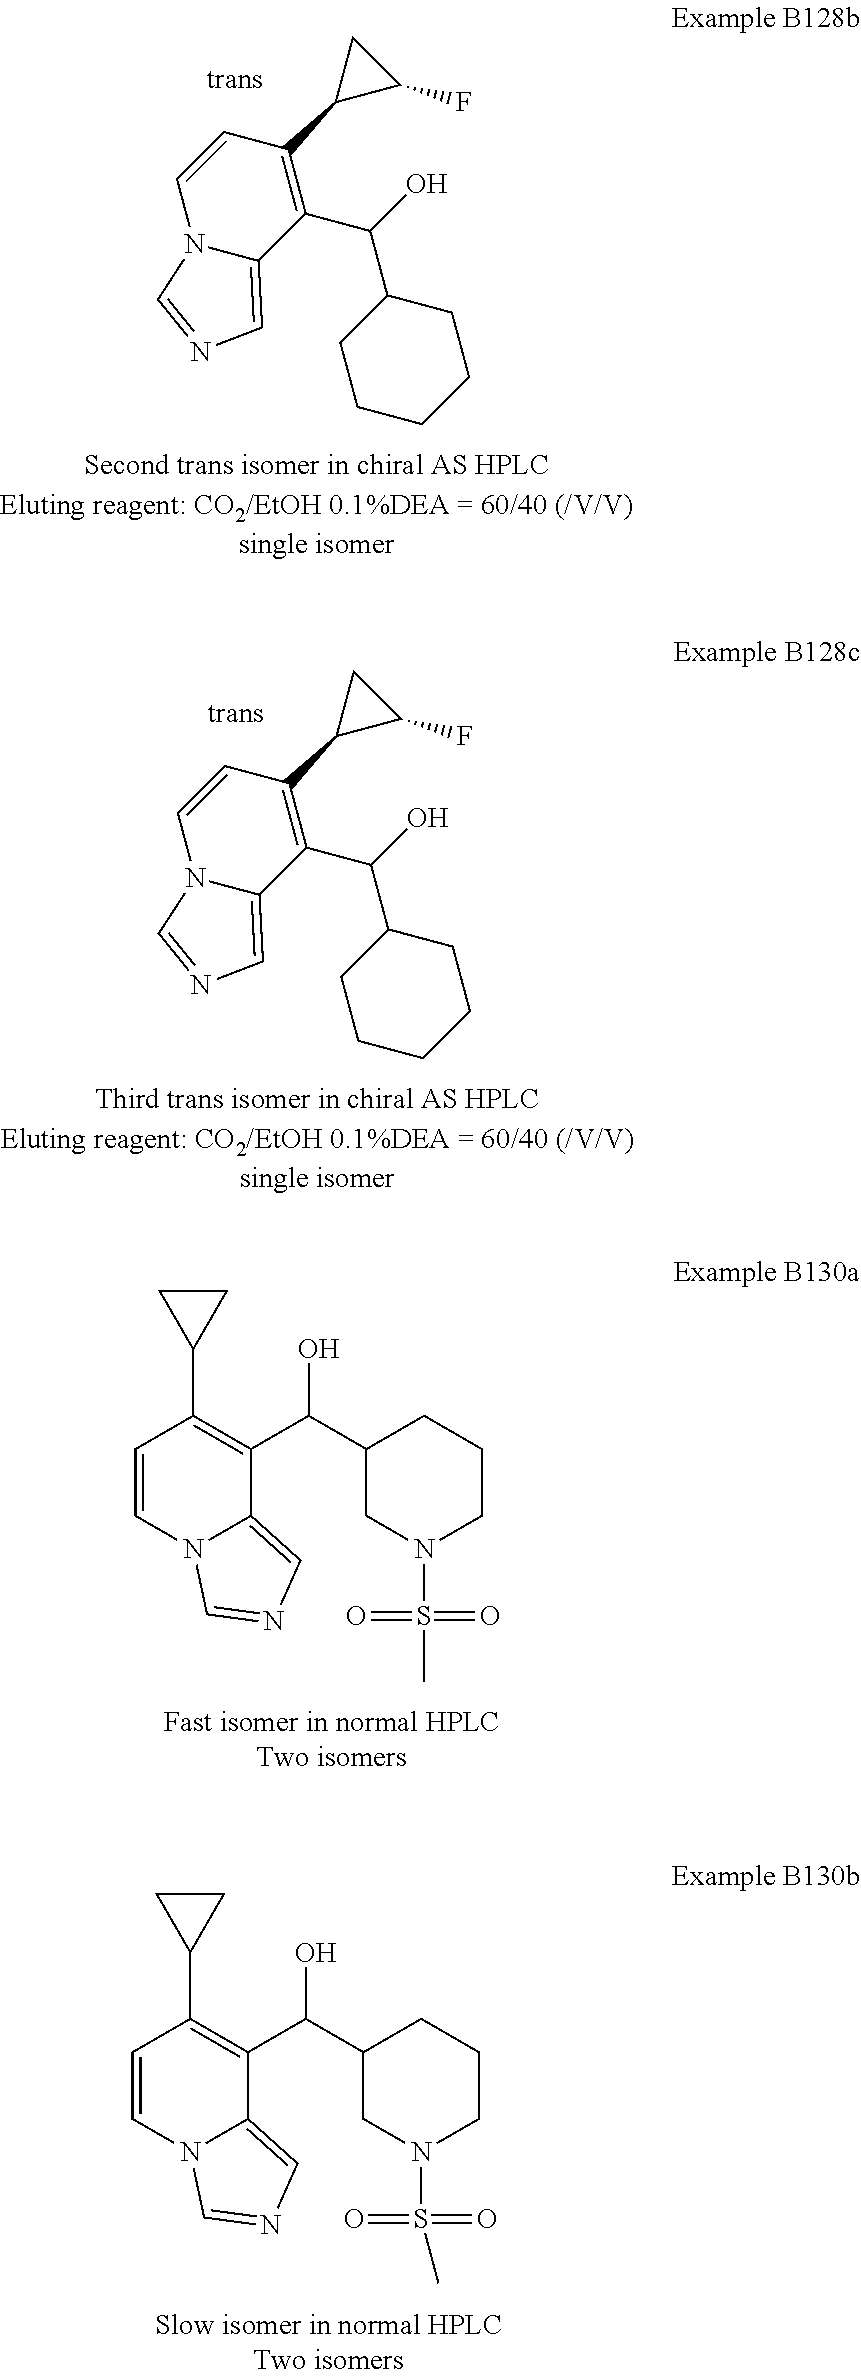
N12C(=CN=C1)C(C(C1CCCCC1)O)=C(C1C(F)C1)C=C2.N12C(=CN=C1)C(C(C1CCCCC1)O)=C(C1C(F)C1)C=C2.C1=CN2C(=CN=C2)C(C(C2CN(S(C)(=O)=O)CCC2)O)=C1C1CC1.C1=CN2C(=CN=C2)C(C(C2CN(S(=O)(=O)C)CCC2)O)=C1C1CC1
